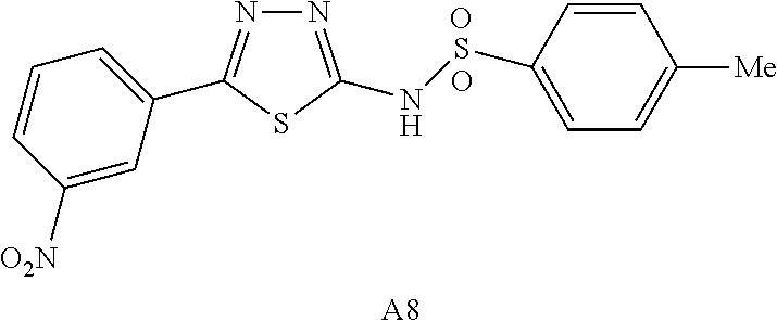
N1=C(NSC2=CC=C([Me])C=C2)SC(C2=CC=CC([O2N])=C2)=N1.[A8].O.O
